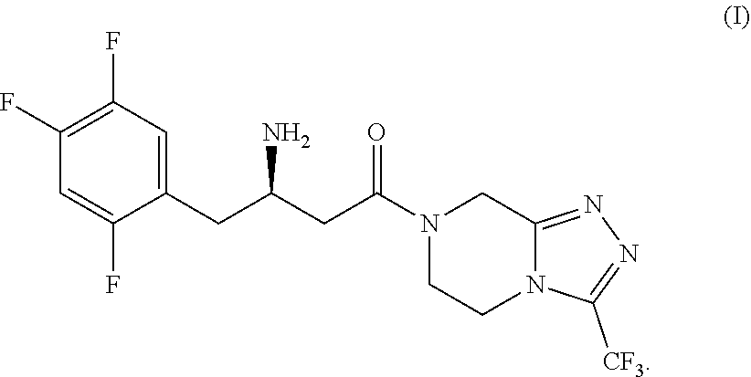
C1(F)=C(F)C=C(CC(CC(N2CCN3C(=NN=C3[CF3])C2)=O)N)C(F)=C1
